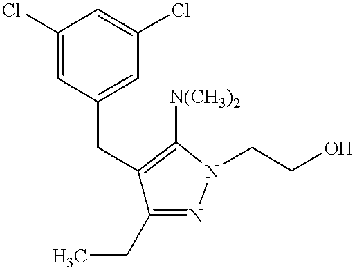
C(C1=CC(Cl)=CC(Cl)=C1)C1=C([N(CH3)2])N(CCO)N=C1CC
